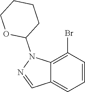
C1=CC(Br)=C2C(=C1)C=NN2C1CCCCO1
